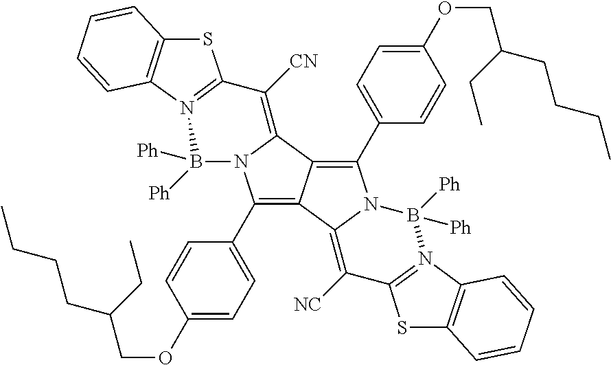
C12=C(C3=CC=C(OCC(CCCC)CC)C=C3)N3C(=C([CN])C4=N(C5=C(C=CC=C5)S4)B3([Ph])[Ph])C1=C(C1=CC=C(OCC(CCCC)CC)C=C1)N1C2=C([NC])C2=N(B1([Ph])[Ph])C1=C(C=CC=C1)S2
